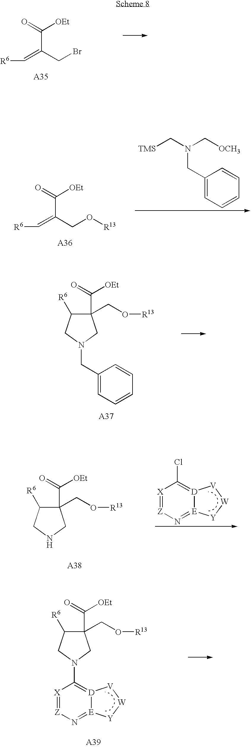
C(C(CBr)=C[R6])(=O)[OEt].C1(CN(C[TMS])C[OCH3])=CC=CC=C1.C(C(CO[R13])=C[R6])(=O)[OEt].C1(C([OEt])=O)(CO[R13])C([R6])CN(CC2=CC=CC=C2)C1.C1(C([OEt])=O)(CO[R13])C([R6])CNC1.[X]1=[Z]N=[E]2[D](=C1Cl)[V][W][Y]2.C1(CO[R13])(C([OEt])=O)C([R6])CN(C2=[D]3[E](=N[Z]=[X]2)[Y][W][V]3)C1.[A39]
